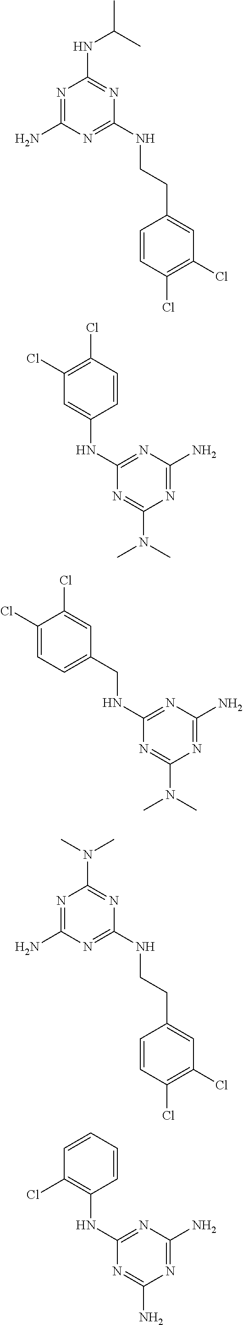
N1=C(N)N=C(NCCC2=CC(Cl)=C(Cl)C=C2)N=C1NC(C)C.C1=CC(Cl)=C(Cl)C=C1NC1=NC(N)=NC(N(C)C)=N1.C(NC1=NC(N)=NC(N(C)C)=N1)C1=CC=C(Cl)C(Cl)=C1.N1=C(N)N=C(NCCC2=CC(Cl)=C(Cl)C=C2)N=C1N(C)C.C1=CC=CC(Cl)=C1NC1=NC(N)=NC(N)=N1
